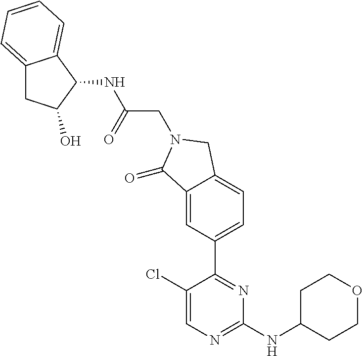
C1CC(NC2=NC=C(Cl)C(C3=CC=C4C(=C3)C(=O)N(CC(NC3C5=CC=CC=C5CC3O)=O)C4)=N2)CCO1
